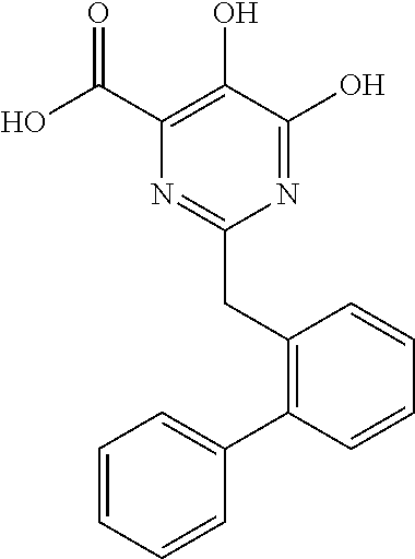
N1=C(O)C(O)=C(C(O)=O)N=C1CC1=C(C2=CC=CC=C2)C=CC=C1
